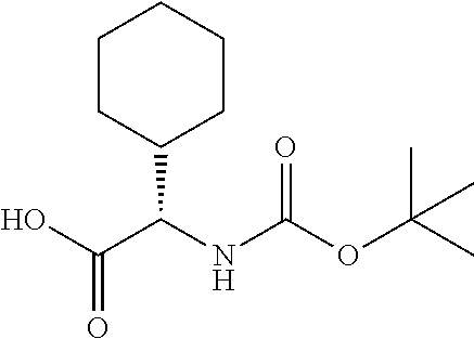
C(C(NC(OC(C)(C)C)=O)C1CCCCC1)(O)=O
